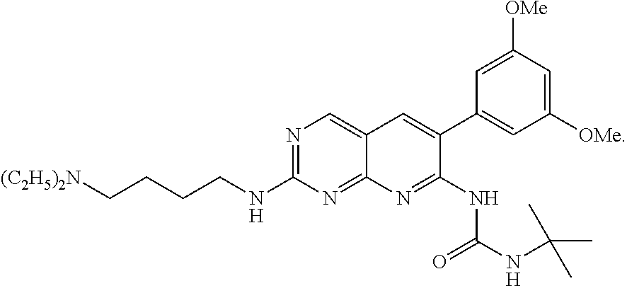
N1=C(NCCCC[(C2H5)2N])N=C2C(=C1)C=C(C1=CC([OMe])=CC([OMe])=C1)C(NC(NC(C)(C)C)=O)=N2
